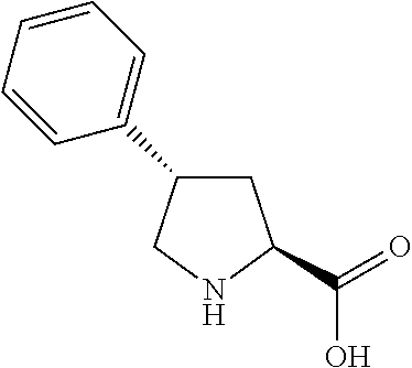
C1=CC=CC(C2CC(C(=O)O)NC2)=C1
